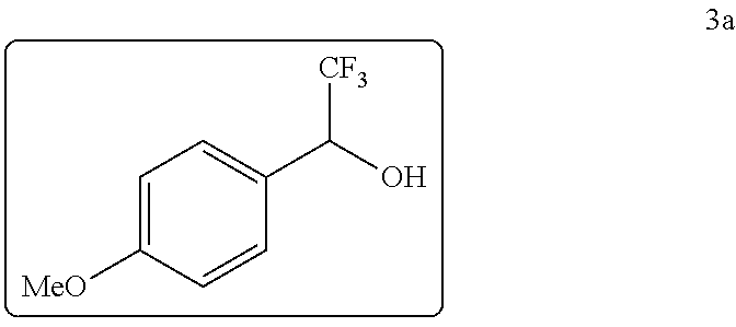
C1(C([CF3])O)=CC=C([MeO])C=C1
